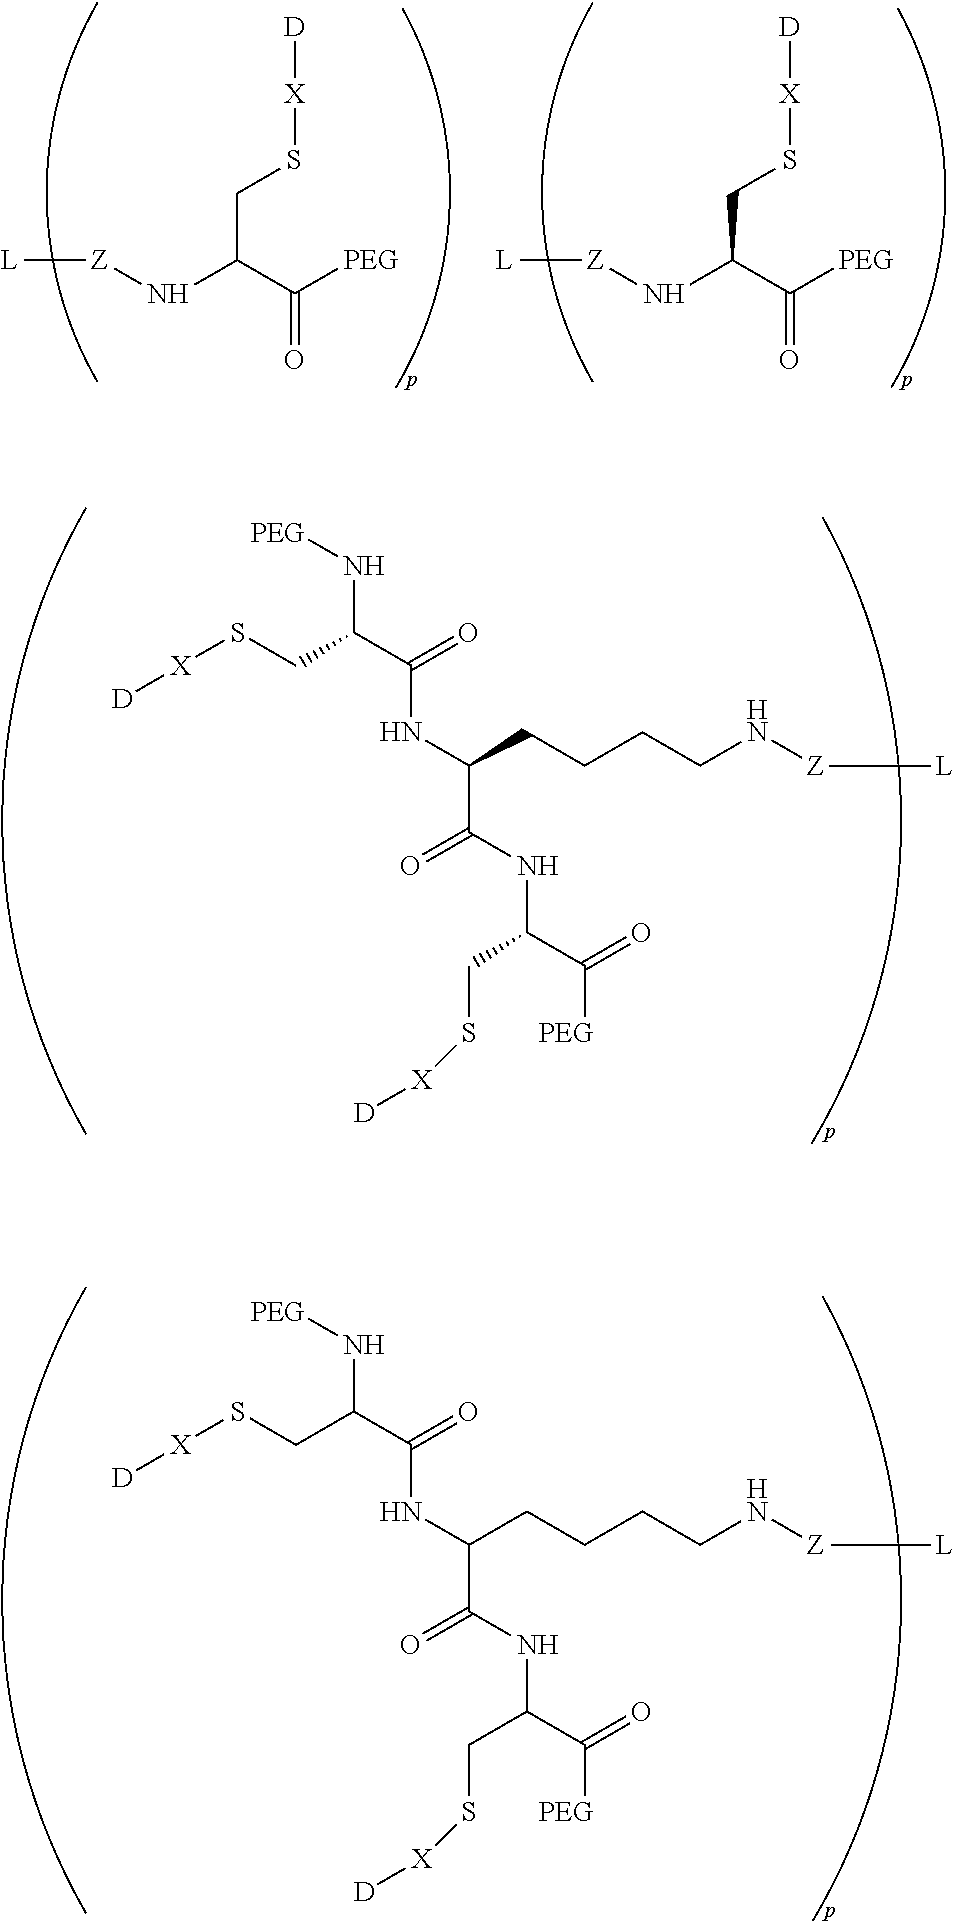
[X](SCC(C(=O)NC(C(NC(C(=O)[PEG])CS[X][D])=O)CCCCN[Z][L])N[PEG])[D].[X](SCC(C(=O)NC(C(NC(C(=O)[PEG])CS[X][D])=O)CCCCN[Z][L])N[PEG])[D].[L][Z]NC(CS[X][D])C([PEG])=O.[L][Z]NC(CS[X][D])C([PEG])=O
